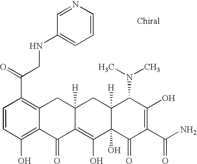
C1=CC(O)=C2C(=C1C(=O)CNC1=CC=CN=C1)CC1([H])C(=C(O)C3(O)C([H])(C1)C(N(C)C)C(O)=C(C(N)=O)C3=O)C2=O
